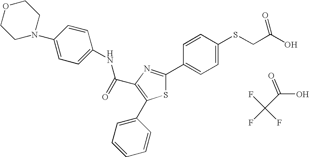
C(C1=C(C2=CC=CC=C2)SC(C2=CC=C(SCC(O)=O)C=C2)=N1)(NC1=CC=C(N2CCOCC2)C=C1)=O.FC(F)(F)C(O)=O
